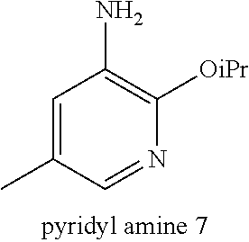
C1=C(C)C=NC([OiPr])=C1N
